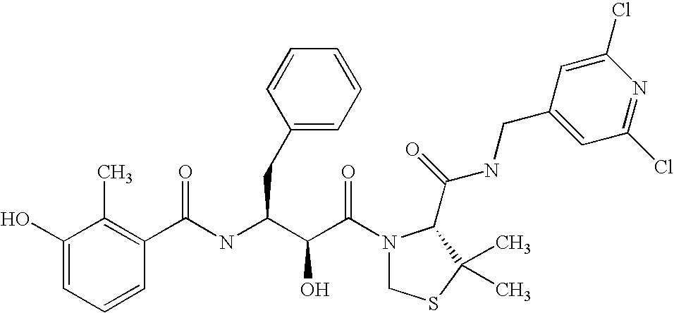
C(NC(C(C(N1CSC(C)(C)C1C(NCC1=CC(Cl)=NC(Cl)=C1)=O)=O)O)CC1=CC=CC=C1)(C1=C(C)C(O)=CC=C1)=O
